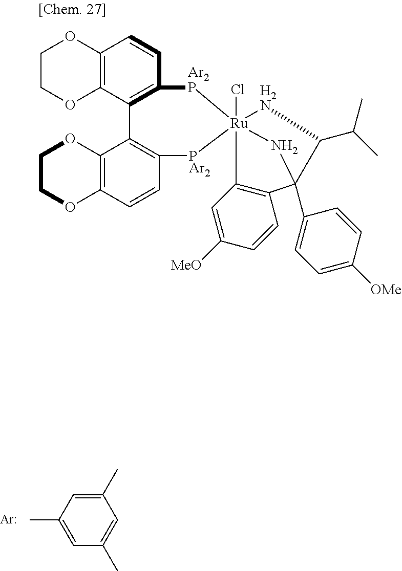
C1(C)=CC(C)=CC(C)=C1.[Ar].C12=C(C=CC3=C1OCCO3)[Ar2P][Ru]13(Cl)([PAr2]C4=C2C2=C(C=C4)OCCO2)[H2N]C(C(C)C)C(C2=CC=C([OMe])C=C2)(N1)C1=C3C=C([MeO])C=C1
